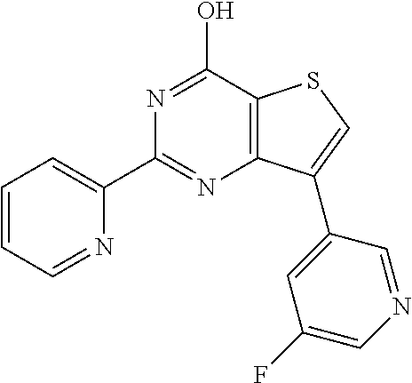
C1(C2=NC3=C(C(O)=N2)SC=C3C2=CC(F)=CN=C2)=CC=CC=N1
